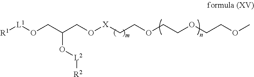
[R1][L1]OCC(CO[X]CCOCCOCCOC)O[L2][R2]
